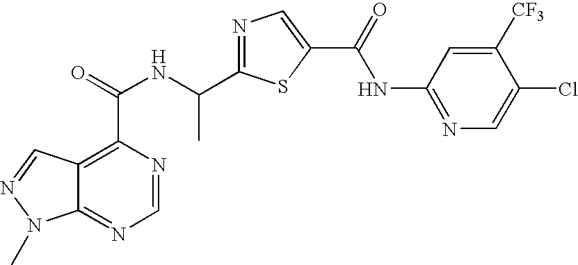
C12=NC=NC(C(=O)NC(C3=NC=C(C(=O)NC4=NC=C(Cl)C([CF3])=C4)S3)C)=C1C=NN2C
